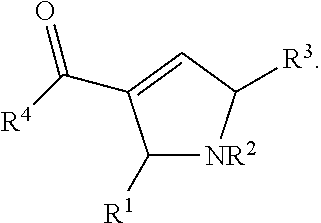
C1=C(C([R4])=O)C([R1])[NR2]C1[R3]
